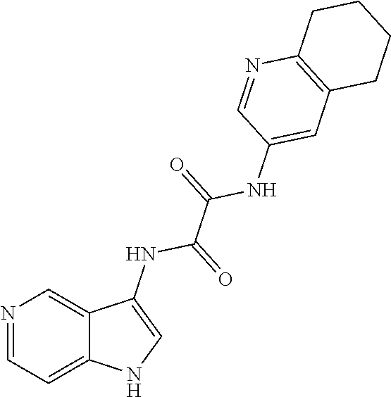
N1=CC=C2C(=C1)C(NC(=O)C(=O)NC1=CC3=C(N=C1)CCCC3)=CN2
